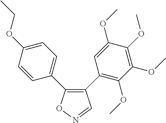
C1(C2=C(OC)C(OC)=C(OC)C(OC)=C2)=C(C2=CC=C(OCC)C=C2)ON=C1
